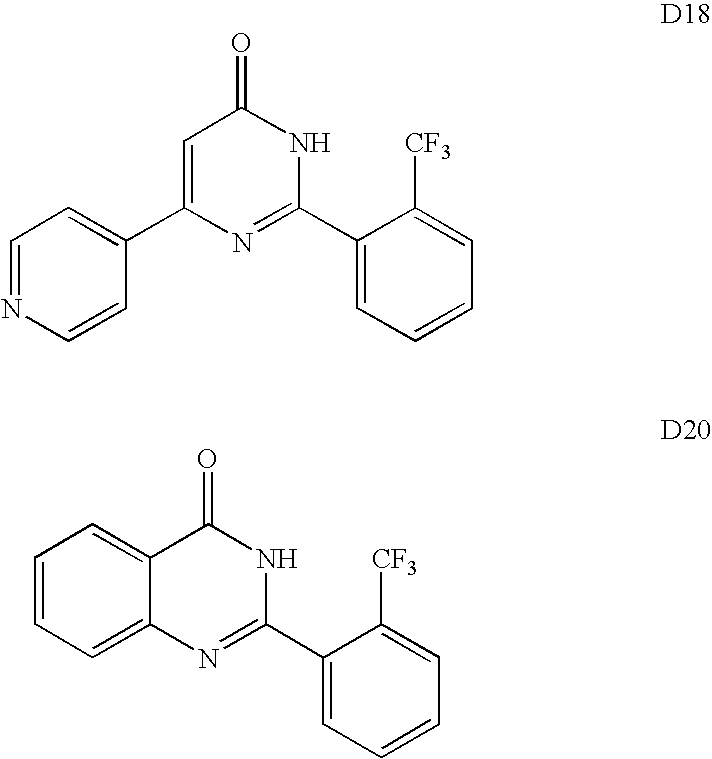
C1(C2=NC(C3=CC=NC=C3)=CC(=O)N2)=CC=CC=C1[CF3].C1(C2=NC3=CC=CC=C3C(=O)N2)=CC=CC=C1[CF3]
